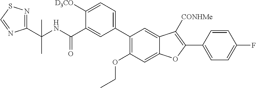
C(NC(C1=CC(C2=C(OCC)C=C3C(=C2)C([CONHMe])=C(C2=CC=C(F)C=C2)O3)=CC=C1[D3CO])=O)(C)(C1=NSC=N1)C
